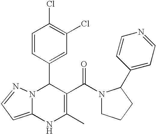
C1(C2N3C(=CC=N3)NC(C)=C2C(=O)N2CCCC2C2=CC=NC=C2)=CC(Cl)=C(Cl)C=C1
